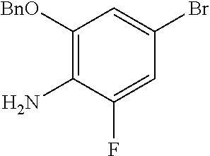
C1([BnO])=C(N)C(F)=CC(Br)=C1
